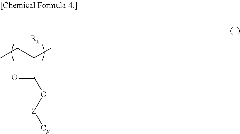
CCC(C)([Rx])C(=O)O[Z][Cp]
